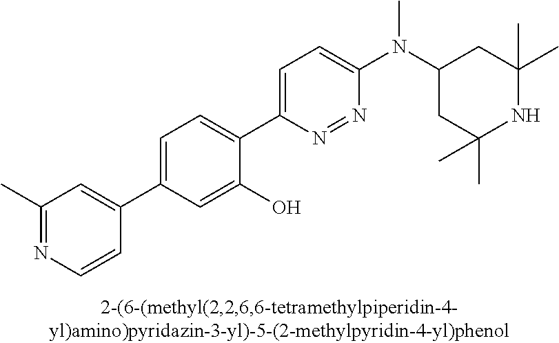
C1(C2=CC(C)=NC=C2)=CC=C(C2=CC=C(N(C3CC(C)(C)NC(C)(C)C3)C)N=N2)C(O)=C1
